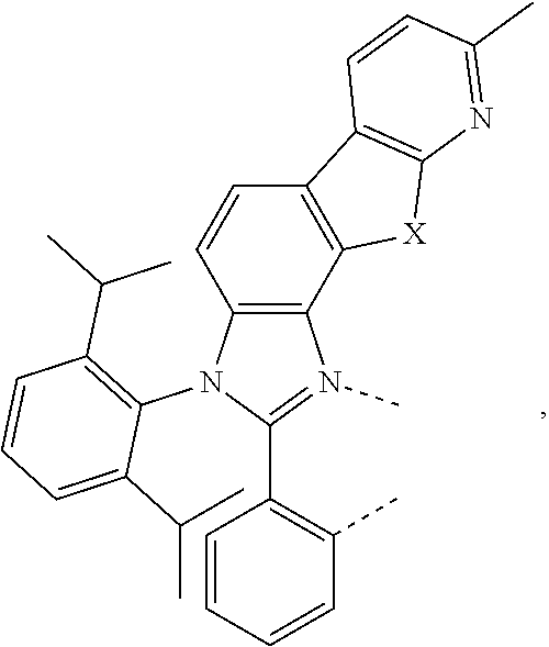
C12=C(N(C3=C(C(C)C)C=CC=C3C(C)C)C(C3=C(C)C=CC=C3)=N1C)C=CC1=C2[X]C2=C1C=CC(C)=N2
